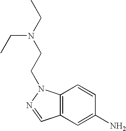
C1=C(N)C=CC2=C1C=NN2CCN(CC)CC
